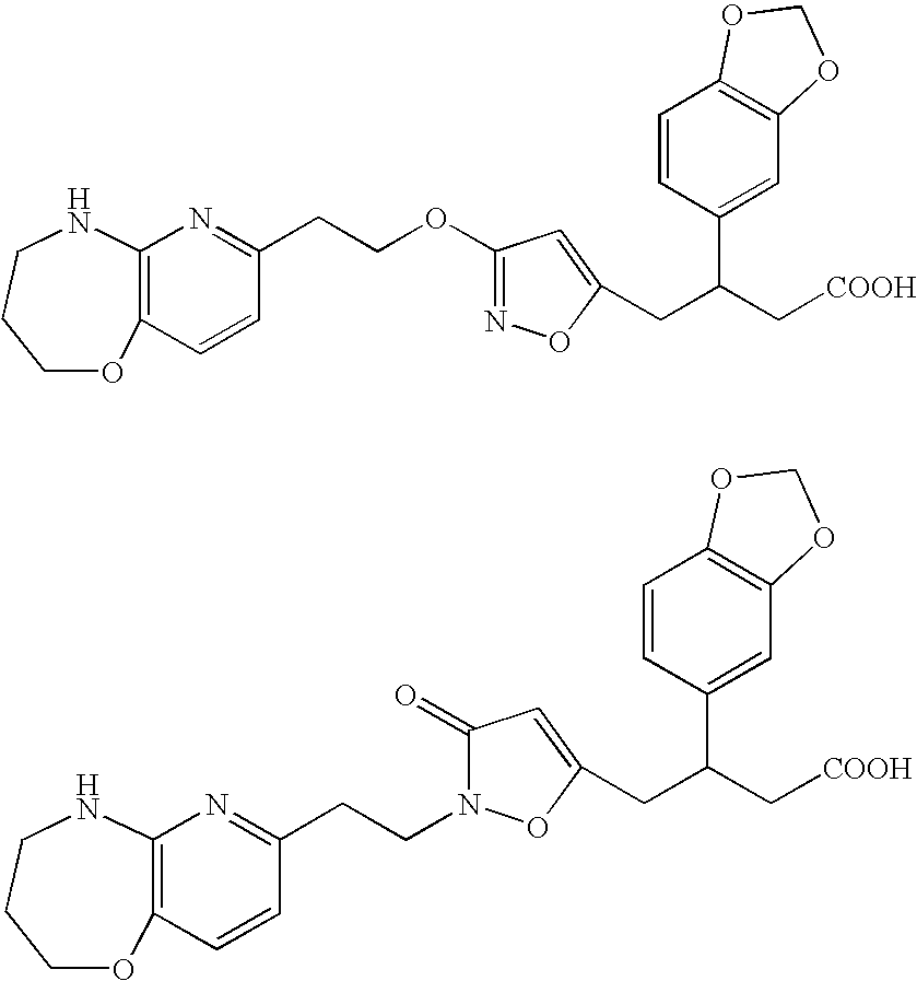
C1OC2=C(NCC1)N=C(CCN1C(=O)C=C(CC(C[COOH])C3=CC4=C(C=C3)OCO4)O1)C=C2.C1=CC(CCOC2=NOC(CC(C[COOH])C3=CC4=C(C=C3)OCO4)=C2)=NC2=C1OCCCN2
